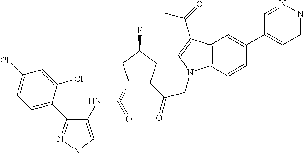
C1=NN=CC=C1C1=CC2=C(C=C1)N(CC(=O)C1C(C(=O)NC3=CNN=C3C3=CC=C(Cl)C=C3Cl)CC(F)C1)C=C2C(=O)C
